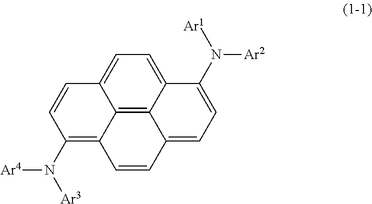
C12=C3C4=CC=C1C=CC(N([Ar3])[Ar4])=C2C=CC3=CC=C4N([Ar1])[Ar2]
